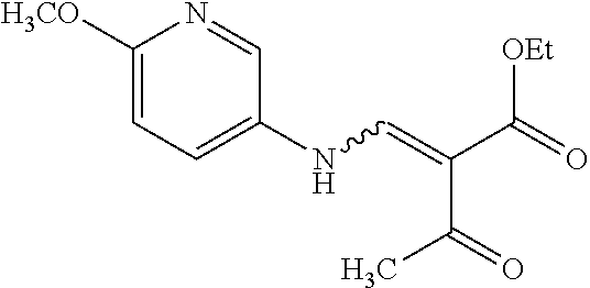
C1([H3CO])=CC=C(NC=C(C(=O)[OEt])C(=O)C)C=N1
